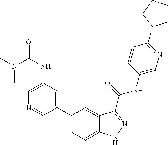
C1(NC(N(C)C)=O)=CN=CC(C2=CC=C3C(=C2)C(C(NC2=CN=C(N4CCCC4)C=C2)=O)=NN3)=C1
